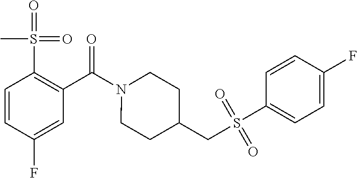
C1=CC(F)=CC(C(=O)N2CCC(CS(C3=CC=C(F)C=C3)(=O)=O)CC2)=C1S(=O)(=O)C
